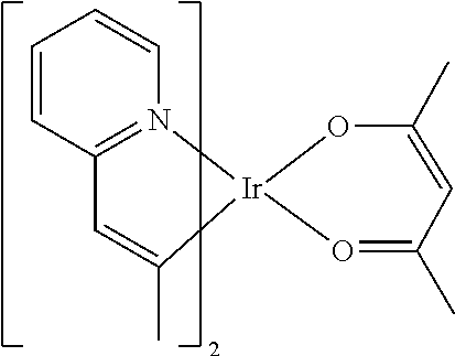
C12=N([Ir]3(C(C)=C1)O=C(C)C=C(C)O3)C=CC=C2
